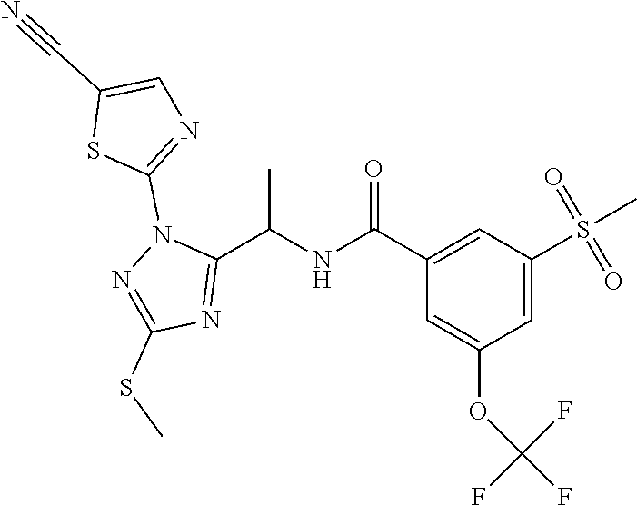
C1(C(NC(C2=NC(SC)=NN2C2=NC=C(C#N)S2)C)=O)=CC(S(C)(=O)=O)=CC(OC(F)(F)F)=C1
